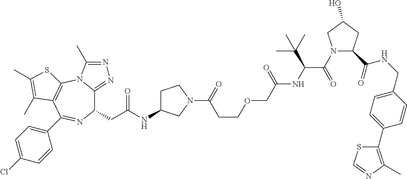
C1(CC(NC2CCN(C(=O)CCOCC(NC(C(N3C(C(=O)NCC4=CC=C(C5=C(C)N=CS5)C=C4)CC(O)C3)=O)C(C)(C)C)=O)C2)=O)C2=NN=C(C)N2C2=C(C(C3=CC=C(Cl)C=C3)=N1)C(C)=C(C)S2
